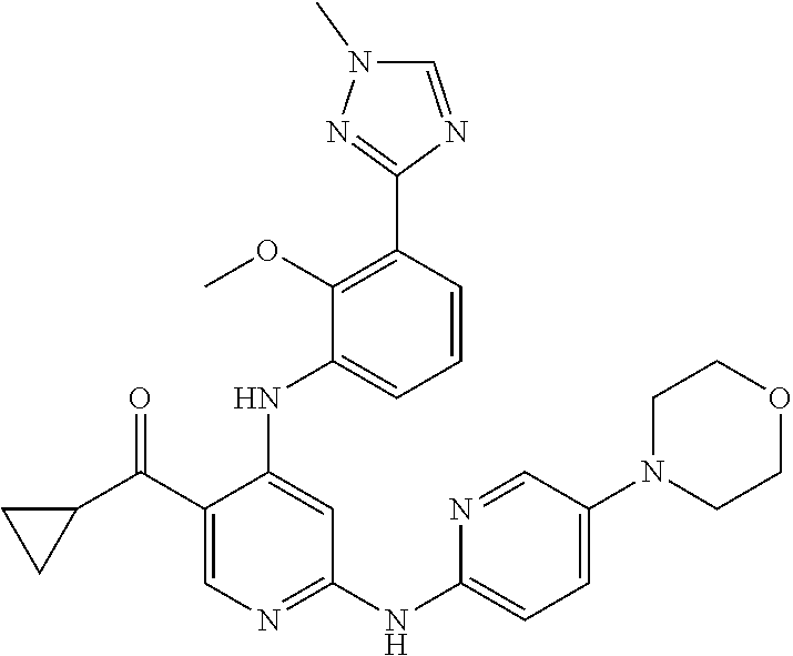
C1(C(C2CC2)=O)=CN=C(NC2=CC=C(N3CCOCC3)C=N2)C=C1NC1=CC=CC(C2=NN(C)C=N2)=C1OC
